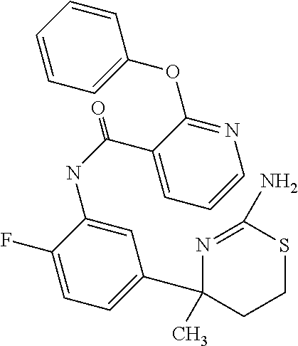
C1=CC=CC=C1OC1=NC=CC=C1C(NC1=CC(C2(C)CCSC(N)=N2)=CC=C1F)=O
